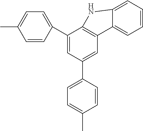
C1=C(C)C=CC(C2=CC(C3=CC=C(C)C=C3)=CC3=C2NC2=CC=CC=C32)=C1
